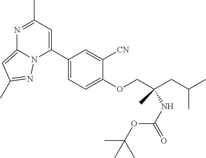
CC(CC(COC1=CC=C(C2=CC(C)=NC3=CC(C)=NN23)C=C1[CN])(NC(=O)OC(C)(C)C)C)C
